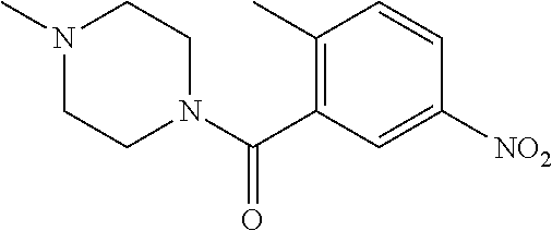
N1(C)CCN(C(C2=C(C)C=CC([NO2])=C2)=O)CC1
